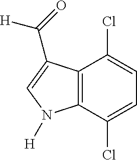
C12=C(C(Cl)=CC=C1Cl)N([H])C=C2C(=O)[H]
